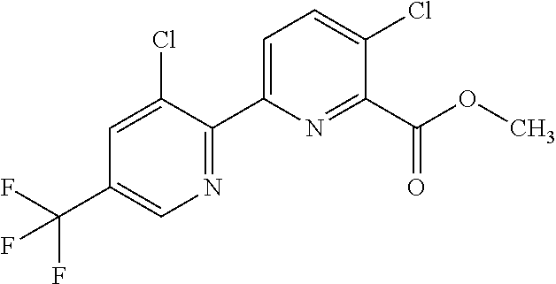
N1=C(C2=CC=C(Cl)C(C(OC)=O)=N2)C(Cl)=CC(C(F)(F)F)=C1
